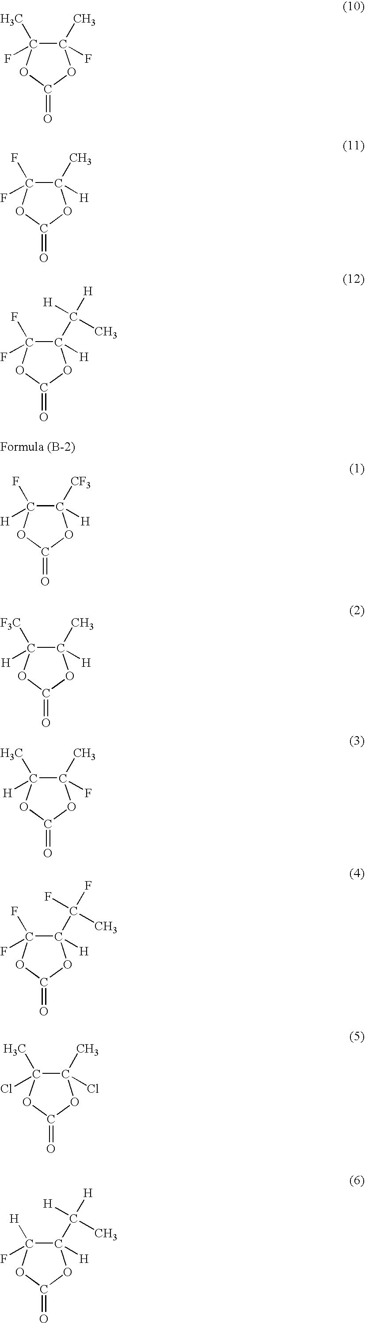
C1(C)(F)C(C)(F)OC(=O)O1.C1(C)([H])C(F)(F)OC(=O)O1.C1(C([H])(C)[H])([H])C(F)(F)OC(=O)O1.C1([CF3])([H])C(F)([H])OC(=O)O1.C1(C)([H])C([F3C])([H])OC(=O)O1.C1(C)(F)C(C)([H])OC(=O)O1.C1(C(F)(C)F)([H])C(F)(F)OC(=O)O1.C1(C)(Cl)C(C)(Cl)OC(=O)O1.C1(C([H])(C)[H])([H])C([H])(F)OC(=O)O1
